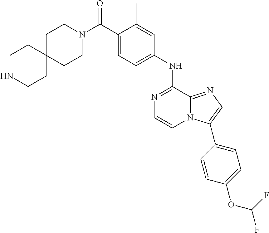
C1(C)=CC(NC2=NC=CN3C2=NC=C3C2=CC=C(OC(F)F)C=C2)=CC=C1C(N1CCC2(CC1)CCNCC2)=O
